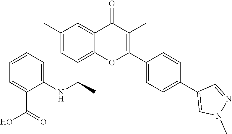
CN1N=CC(C2=CC=C(C3=C(C)C(=O)C4=CC(C)=CC(C(C)NC5=CC=CC=C5C(O)=O)=C4O3)C=C2)=C1
